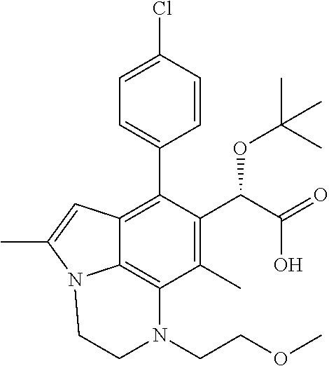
C1=C(Cl)C=CC(C2=C3C4=C(C(C)=C2C(C(O)=O)OC(C)(C)C)N(CCOC)CCN4C(C)=C3)=C1
